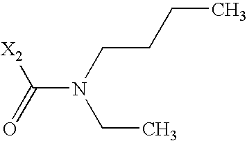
N(C(=O)[X2])(CC)CCCC
